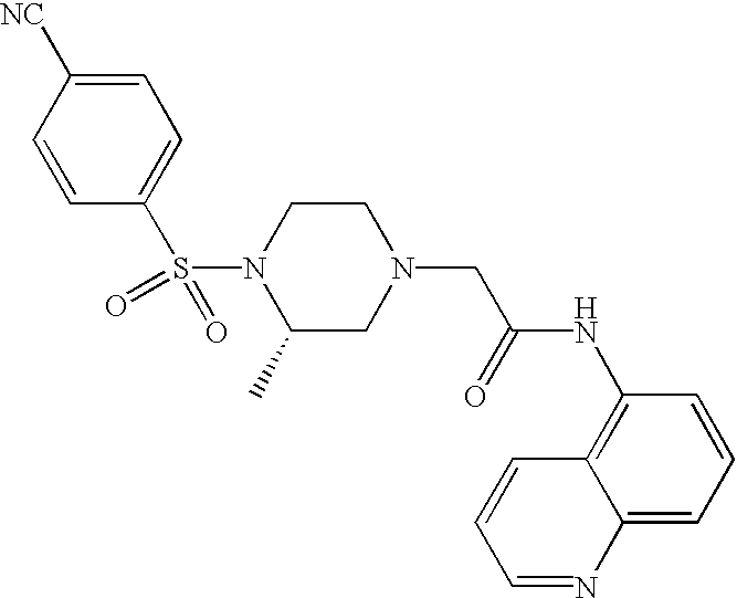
C1=C([NC])C=CC(S(N2C(C)CN(CC(=O)NC3=C4C(=CC=C3)N=CC=C4)CC2)(=O)=O)=C1
